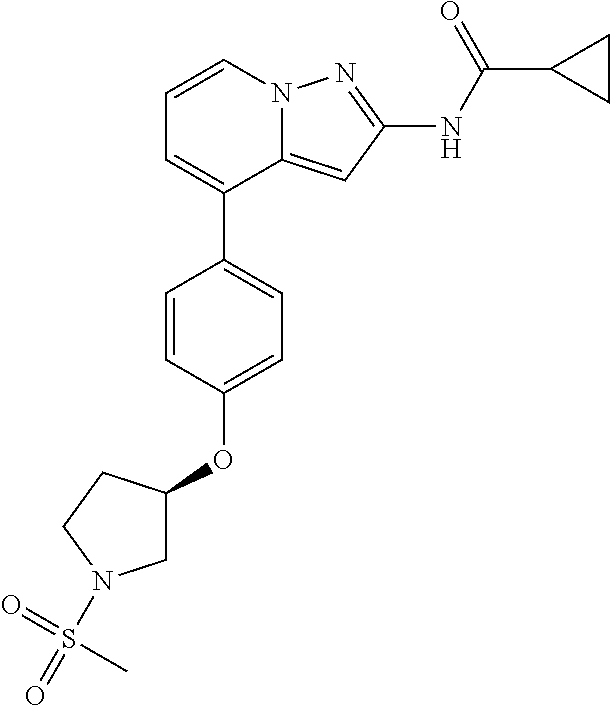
C12=CC(NC(C3CC3)=O)=NN1C=CC=C2C1=CC=C(OC2CN(S(=O)(=O)C)CC2)C=C1
